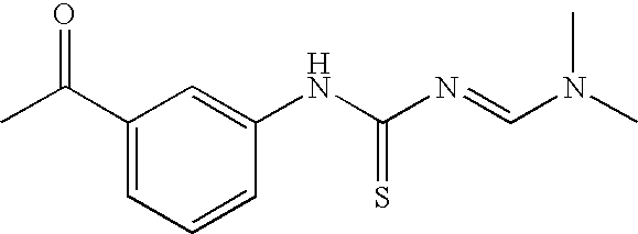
C1(C(C)=O)=CC=CC(NC(N=CN(C)C)=S)=C1
